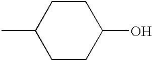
C1CC(O)CCC1C
